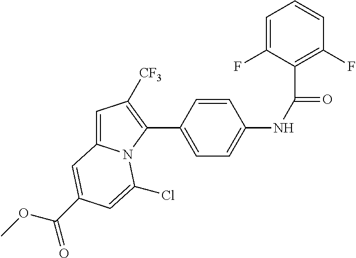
C1(C2=CC=C(NC(=O)C3=C(F)C=CC=C3F)C=C2)=C([CF3])C=C2N1C(Cl)=CC(C(OC)=O)=C2
